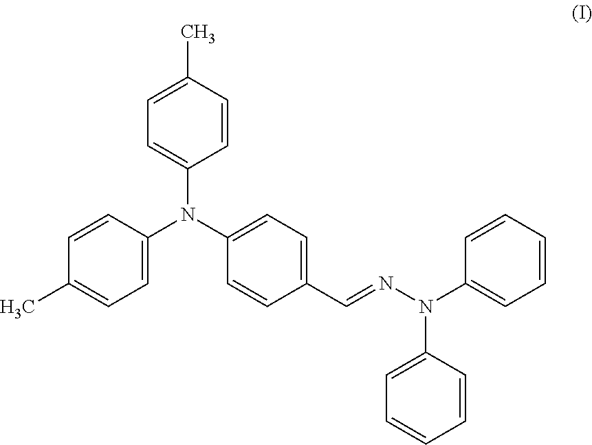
C1=CC(C)=CC=C1N(C1=CC=C(C=NN(C2=CC=CC=C2)C2=CC=CC=C2)C=C1)C1=CC=C(C)C=C1
